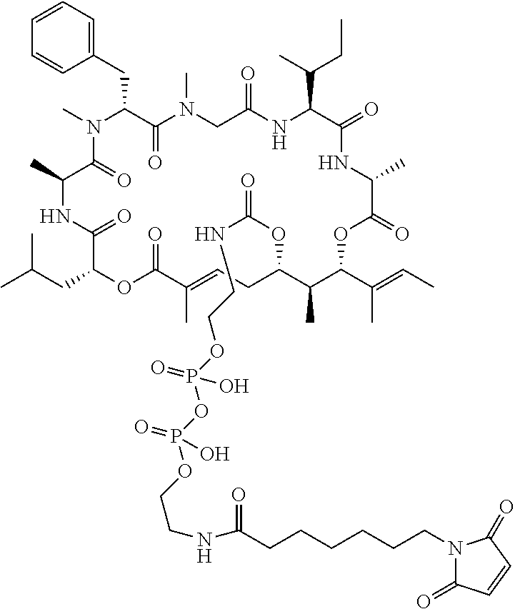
CN1C(CC2=CC=CC=C2)C(=O)N(C)CC(=O)NC(C(C)CC)C(=O)NC(C)C(=O)OC(C(C)=CC)C(C)C(OC(NCCOP(OP(OCCNC(CCCCCCN2C(=O)C=CC2=O)=O)(=O)O)(=O)O)=O)CC=C(C)C(=O)OC(CC(C)C)C(=O)NC(C)C1=O
